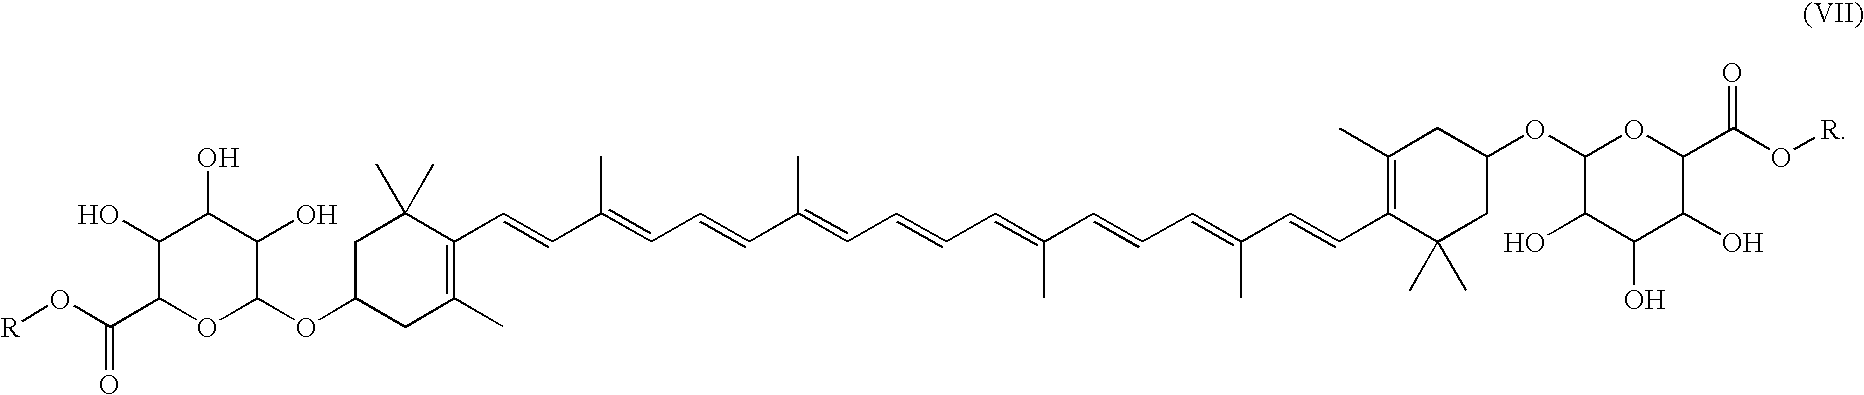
C1C(OC2C(O)C(O)C(O)C(C(O[R])=O)O2)CC(C)=C(C=CC(=CC=CC(=CC=CC=C(C=CC=C(C=CC2=C(C)CC(OC3C(O)C(O)C(O)C(C(O[R])=O)O3)CC2(C)C)C)C)C)C)C1(C)C
